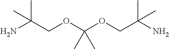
NC(COC(OCC(N)(C)C)(C)C)(C)C
